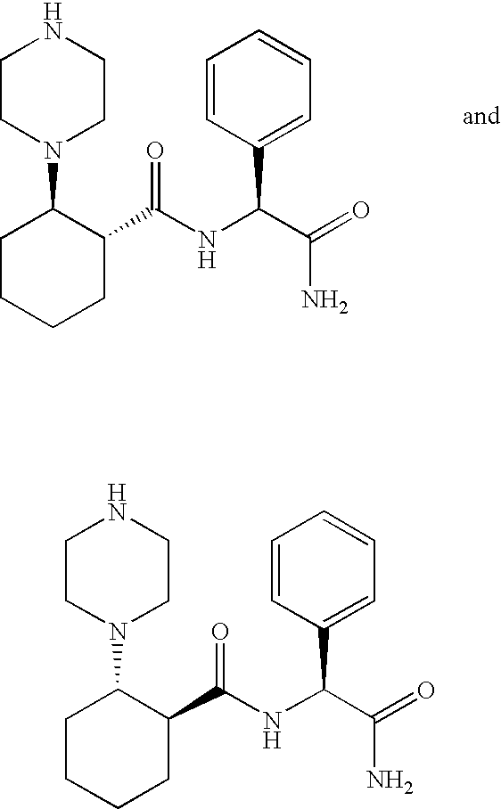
N1CCN(C2CCCCC2C(NC(C(=O)N)C2=CC=CC=C2)=O)CC1.N1CCN(C2CCCCC2C(NC(C(=O)N)C2=CC=CC=C2)=O)CC1
